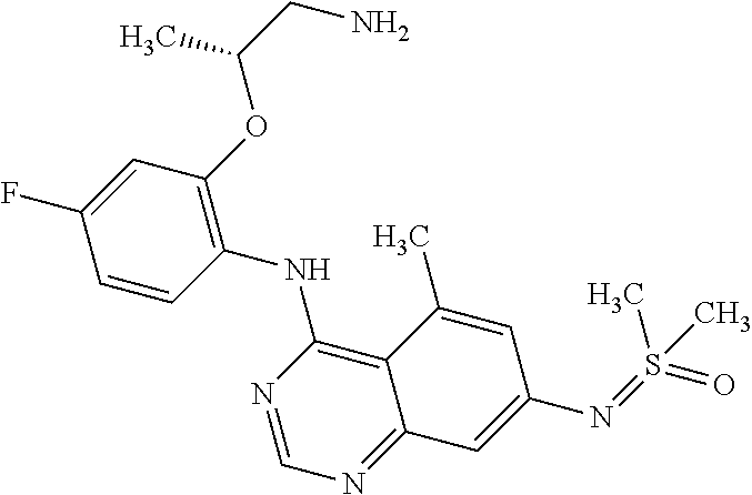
C1=CC(NC2=C3C(=NC=N2)C=C(N=S(=O)(C)C)C=C3C)=C(OC(CN)C)C=C1F
